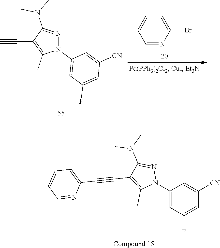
C1(N2N=C(N(C)C)C(C#CC3=CC=CC=N3)=C2C)=CC(F)=CC([CN])=C1.N1(C2=CC(F)=CC([CN])=C2)N=C(N(C)C)C(C#C)=C1C.C1=C(Br)N=CC=C1
